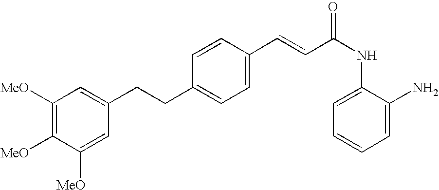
C1(C=CC(NC2=CC=CC=C2N)=O)=CC=C(CCC2=CC([MeO])=C([MeO])C([MeO])=C2)C=C1
